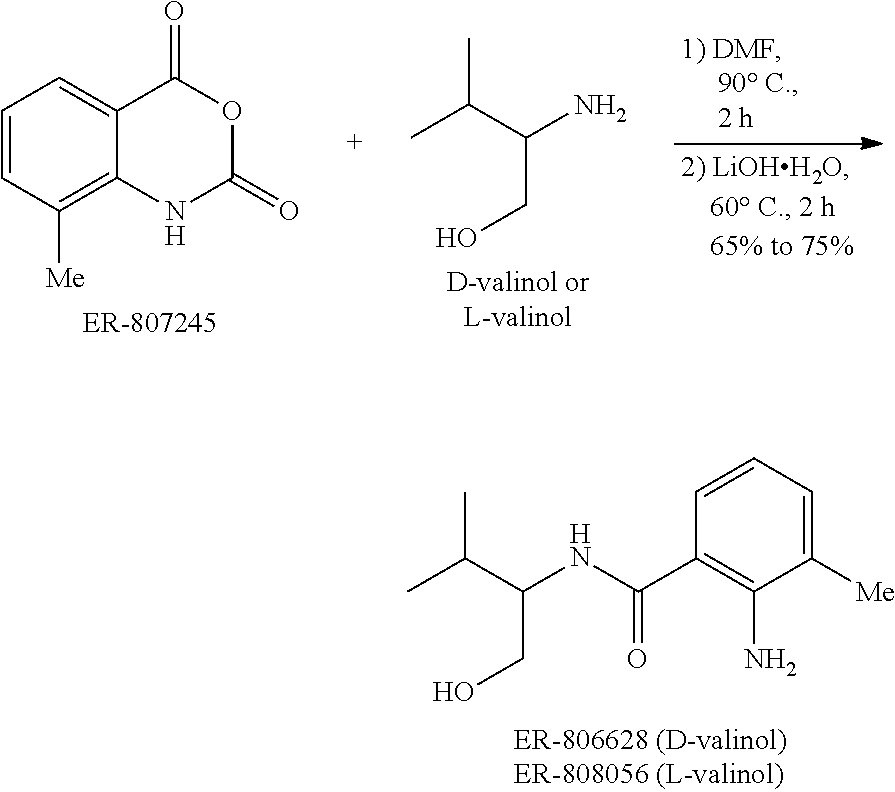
CC(C)C(CO)NC(C1=C(N)C([Me])=CC=C1)=O.C1=CC([Me])=C2C(=C1)C(=O)OC(=O)N2.CC(C)C(CO)N
